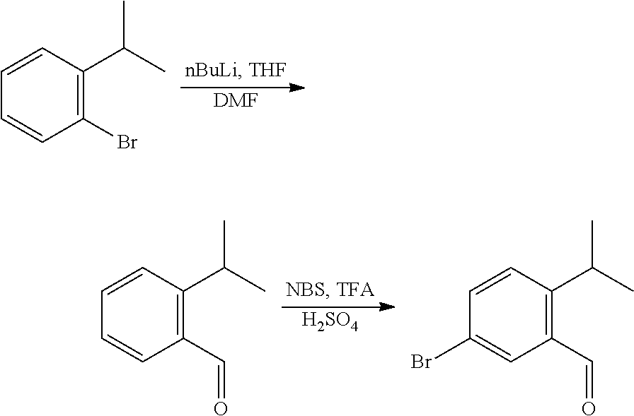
[DMF].C1=CC(C(C)C)=C(Br)C=C1.[H2SO4].C1=CC(C(C)C)=C(C=O)C=C1.C1=CC(C(C)C)=C(C=O)C=C1Br
